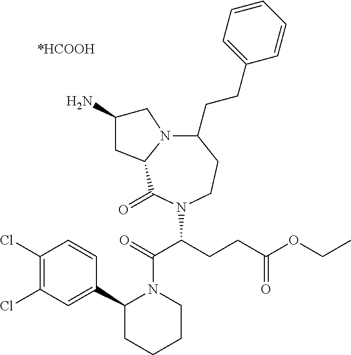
N12C(CCC3=CC=CC=C3)CCN(C(C(=O)N3CCCCC3C3=CC(Cl)=C(Cl)C=C3)CCC(OCC)=O)C(=O)C1CC(N)C2
